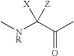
C[NR]C(C(C)=O)([X])[Z]
